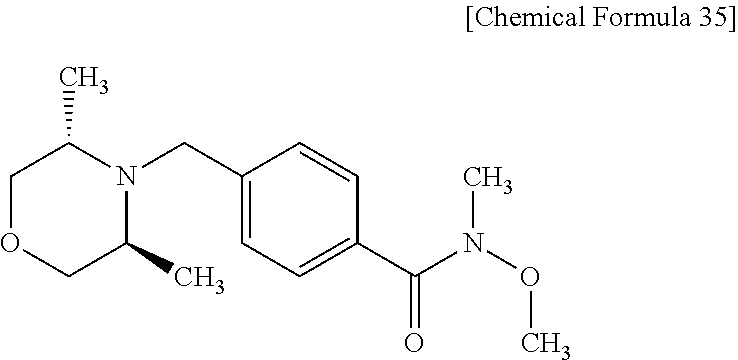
C1OCC(C)N(CC2=CC=C(C(N(OC)C)=O)C=C2)C1C
